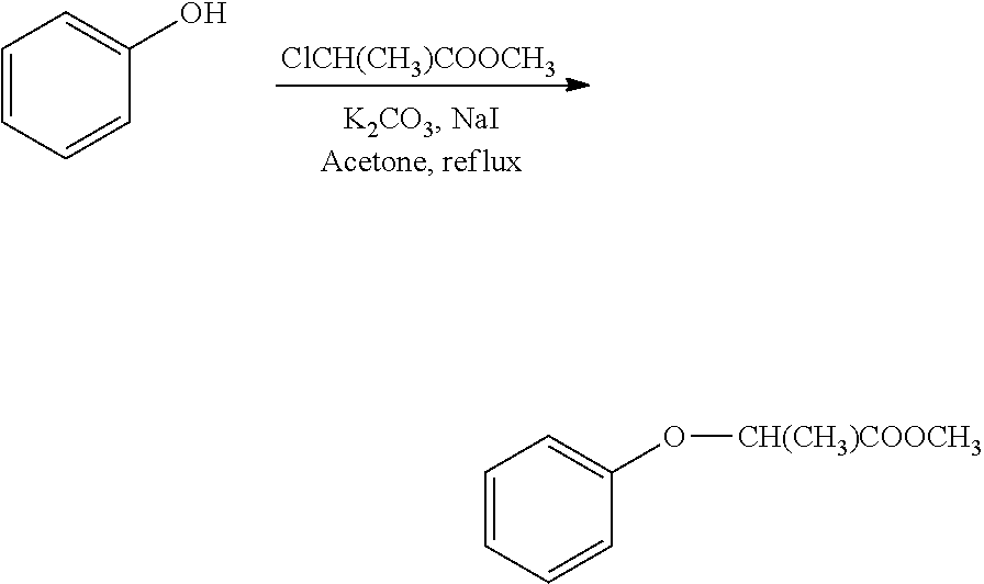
[ClCH(CH3)COOCH3].C1=CC=CC(O)=C1.C1=CC=CC(O[CH(CH3)COOCH3])=C1
